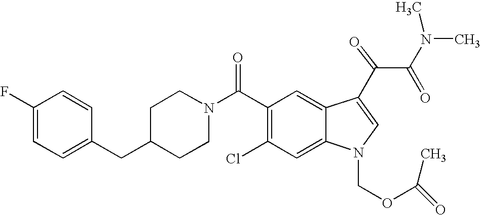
C1(F)=CC=C(CC2CCN(C(C3=C(Cl)C=C4C(=C3)C(C(=O)C(N(C)C)=O)=CN4COC(C)=O)=O)CC2)C=C1
